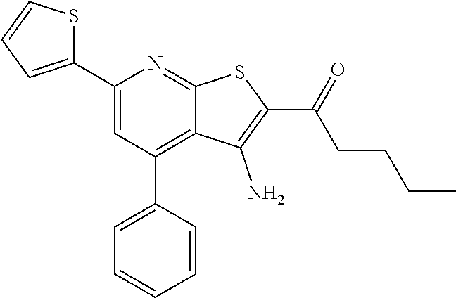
C1(C2=CC(C3=CC=CC=C3)=C3C(=N2)SC(C(=O)CCCC)=C3N)=CC=CS1
